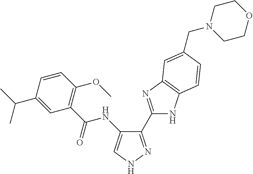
C(C1=CC(C(=O)NC2=CNN=C2C2=NC3=C(N2)C=CC(CN2CCOCC2)=C3)=C(OC)C=C1)(C)C
